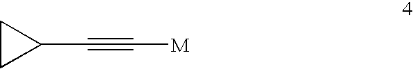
C1CC1C#C[M]
